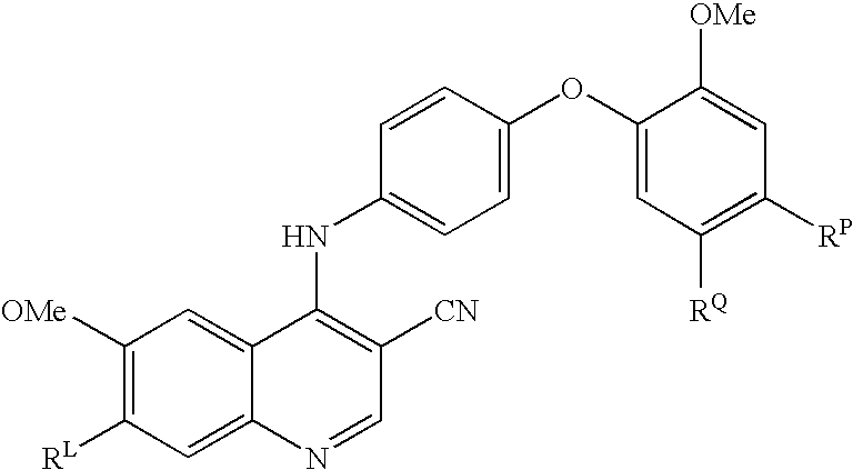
C1([OMe])=C([RL])C=C2C(=C1)C(NC1=CC=C(OC3=CC([RQ])=C([RP])C=C3[OMe])C=C1)=C([CN])C=N2
